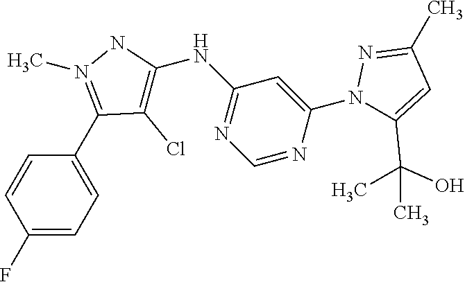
C1=CC(F)=CC=C1C1=N(C)NC(NC2=NC=NC(N3C(C(C)(O)C)=CC(C)=N3)=C2)=C1Cl
